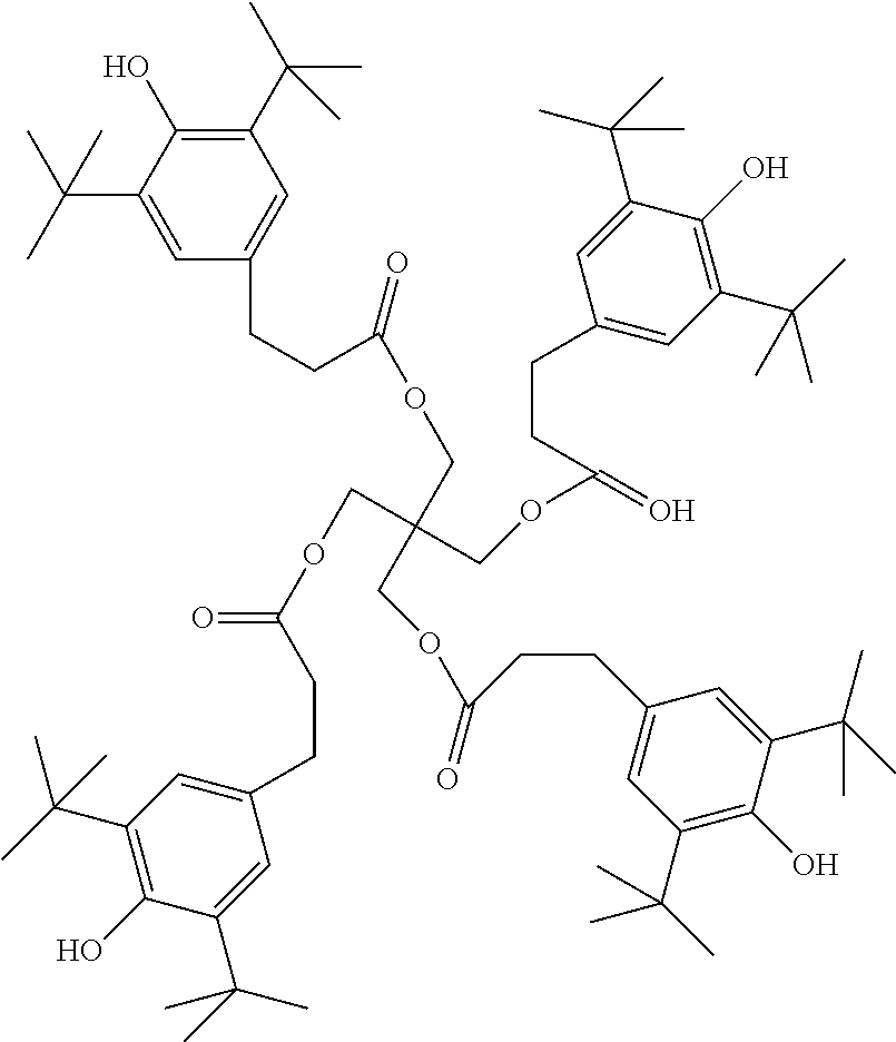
C1(O)=C(C(C)(C)C)C=C(CCC(OCC(COC(CCC2=CC(C(C)(C)C)=C(O)C(C(C)(C)C)=C2)=O)(COC(=O)CCC2=CC(C(C)(C)C)=C(O)C(C(C)(C)C)=C2)COC(CCC2=CC(C(C)(C)C)=C(O)C(C(C)(C)C)=C2)=O)=O)C=C1C(C)(C)C
